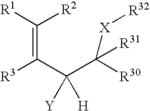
[R1]C([R2])=C(C(C([R30])([X][R32])[R31])([Y])[H])[R3]
